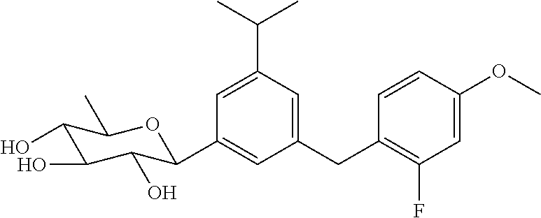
C1=C(C(C)C)C=C(CC2=C(F)C=C(OC)C=C2)C=C1C1C(O)C(O)C(O)C(C)O1
